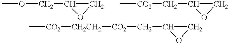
COCC1CO1.C[CO2]CC1CO1.C[CO2][CH2CH2][CO2]CC1CO1
